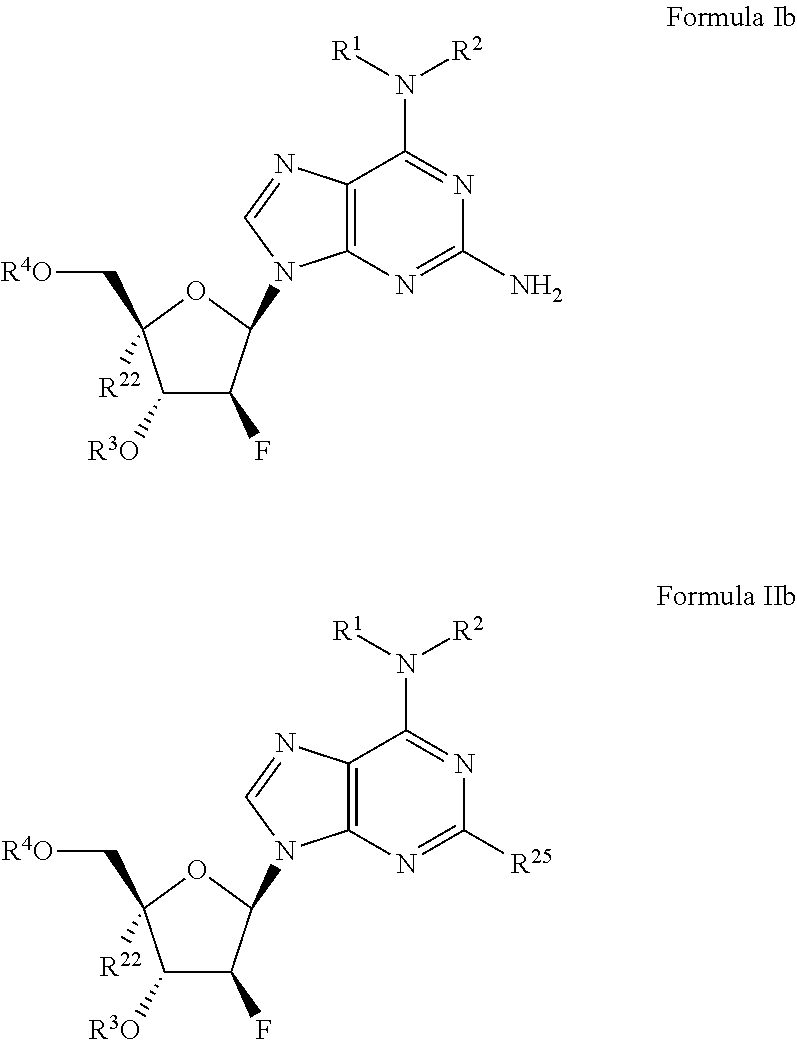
C1([R3O])C(F)C(N2C3=C(C(N([R1])[R2])=NC(N)=N3)N=C2)OC1([R22])C[R4O].C1([R3O])C(F)C(N2C3=C(C(N([R1])[R2])=NC([R25])=N3)N=C2)OC1([R22])C[R4O]
